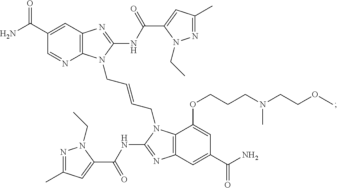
C12=C(N=C(NC(C3=CC(C)=NN3CC)=O)N1CC=CCN1C3=C(N=C1NC(C1=CC(C)=NN1CC)=O)C=C(C(=O)N)C=C3OCCCN(CCOC)C)C=C(C(=O)N)C=N2
